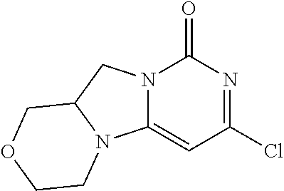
N12C(=CC(Cl)=NC1=O)N1C(C2)COCC1
